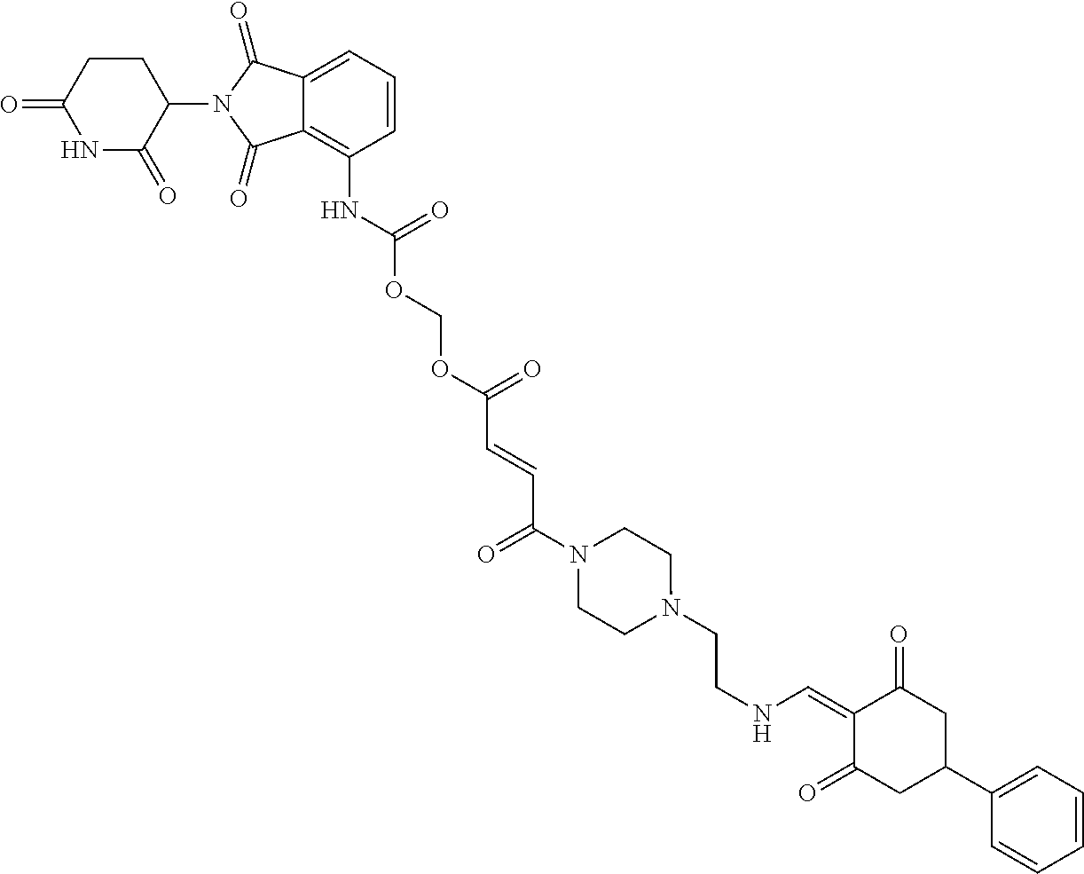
C1=CC=C(C2CC(=O)C(=CNCCN3CCN(C(C=CC(OCOC(NC4=C5C(=CC=C4)C(=O)N(C4C(=O)NC(=O)CC4)C5=O)=O)=O)=O)CC3)C(=O)C2)C=C1
